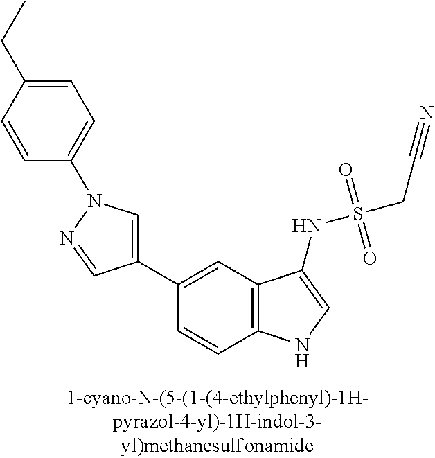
C1(C2=CN(C3=CC=C(CC)C=C3)N=C2)=CC2=C(C=C1)NC=C2NS(CC#N)(=O)=O
